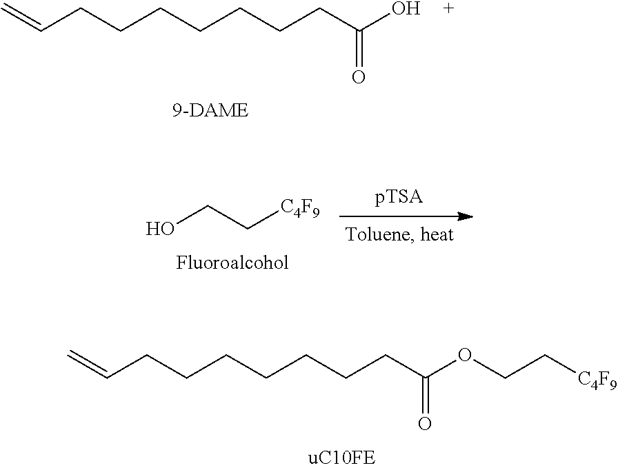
C=CCCCCCCCC(O)=O.OCC[C4F9].C=CCCCCCCCC(OCC[C4F9])=O
